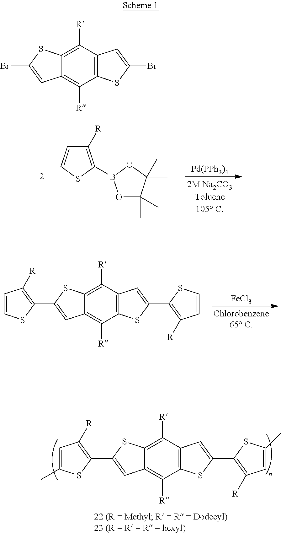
C12=C(C([R])=C3C(=C1[R])C=C(Br)S3)C=C(Br)S2.[Pd(PPh3)4].C1([R])=C(B2OC(C)(C)C(C)(C)O2)SC=C1.[FeCl3].C12=C(C([R])=C3C(=C1[R])C=C(C1=C([R])C=CS1)S3)C=C(C1=C([R])C=CS1)S2.C12=C(C([R])=C3C(=C1[R])C=C(C1=C([R])C=C(C)S1)S3)C=C(C1=C([R])C=C(C)S1)S2
